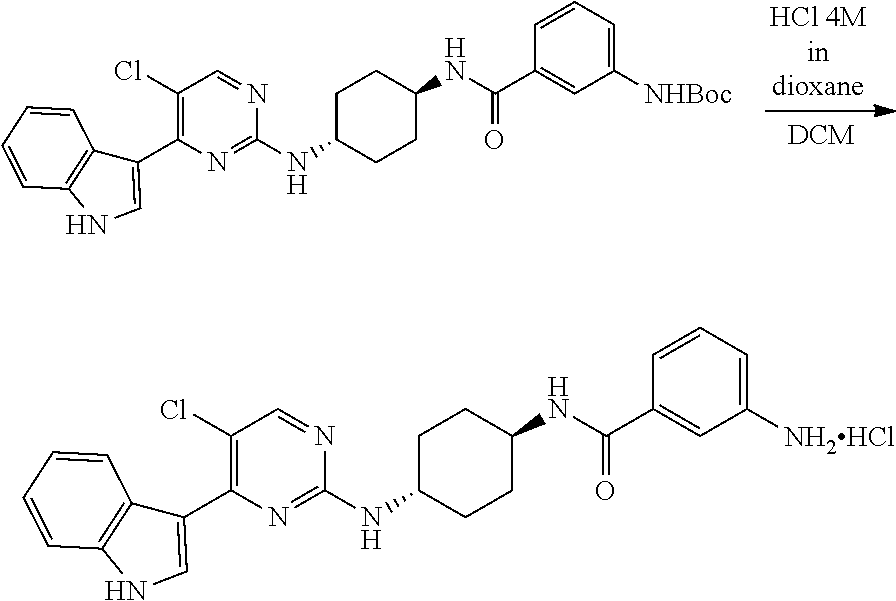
C1(Cl)=C(C2=CNC3=C2C=CC=C3)N=C(NC2CCC(NC(C3=CC([NHBoc])=CC=C3)=O)CC2)N=C1.C1(Cl)=C(C2=CNC3=C2C=CC=C3)N=C(NC2CCC(NC(C3=CC([NH2HCl])=CC=C3)=O)CC2)N=C1
